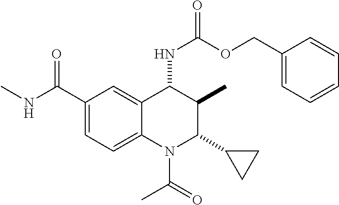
C1(C(NC)=O)=CC=C2C(=C1)C(NC(=O)OCC1=CC=CC=C1)C(C)C(C1CC1)N2C(C)=O
